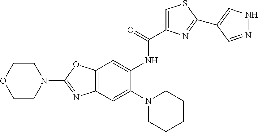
C1OCCN(C2=NC3=C(O2)C=C(NC(=O)C2=CSC(C4=CNN=C4)=N2)C(N2CCCCC2)=C3)C1
